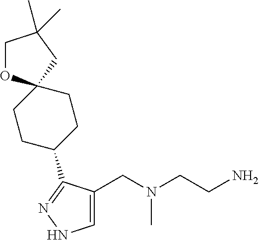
C1=C(CN(C)CCN)C(C2CCC3(CC2)OCC(C)(C)C3)=NN1
